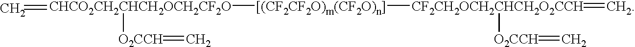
C=[CHCO2CH2CHCH2OCH2CF2O]([[(CF2CF2O)m(CF2O)n]][CF2CH2OCH2CHCH2O2CCH](=C)[O2CCH]=C)[O2CCH]=C
